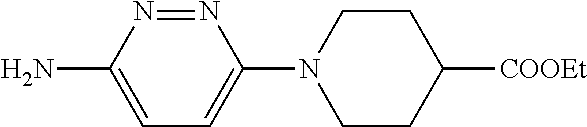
C1=C(N)N=NC(N2CCC([COOEt])CC2)=C1
